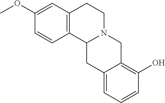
C1=CC2=C(C=C1OC)CCN1C2CC2=CC=CC(O)=C2C1
